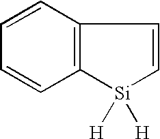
C12=C(C=CC=C1)C=C[Si]2([H])[H]
